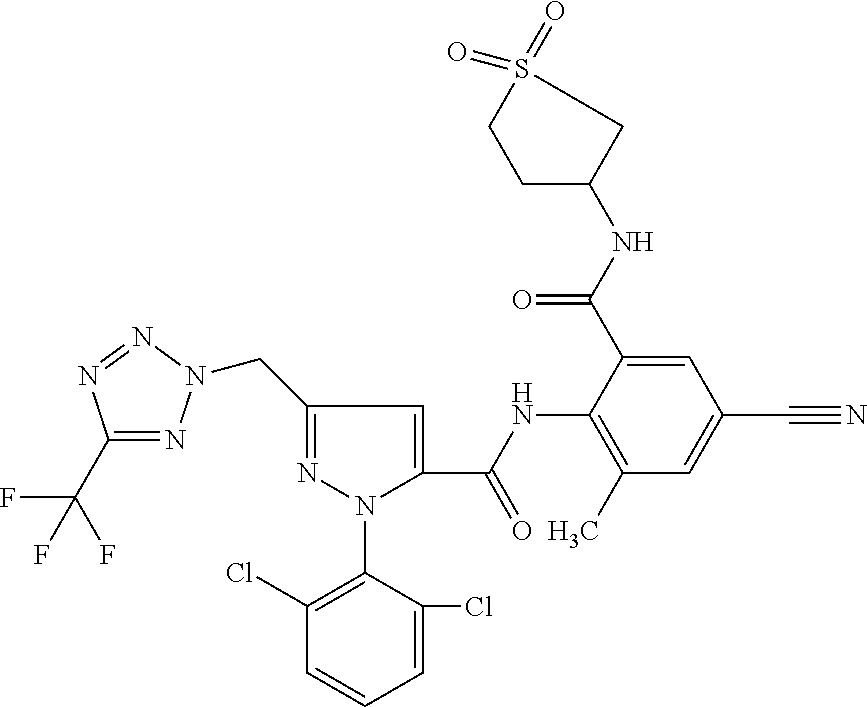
C1(C(F)(F)F)=NN(CC2=NN(C3=C(Cl)C=CC=C3Cl)C(C(=O)NC3=C(C)C=C(C#N)C=C3C(=O)NC3CS(=O)(=O)CC3)=C2)N=N1
